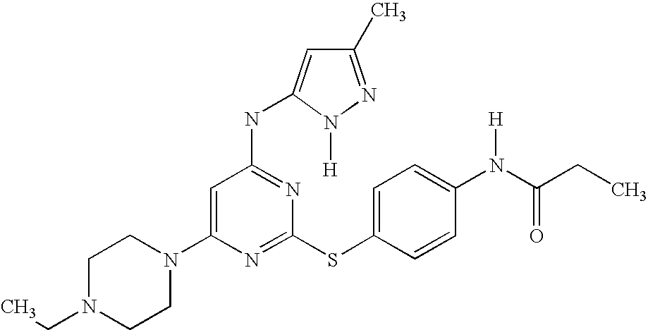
C1N(CC)CCN(C2=CC(NC3=CC(C)=NN3[H])=NC(SC3=CC=C(N(C(CC)=O)[H])C=C3)=N2)C1
